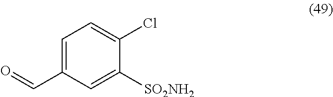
C1=C(C=O)C=C([SO2NH2])C(Cl)=C1
